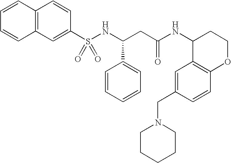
C1=CC2=C(C=C1)C=C(S(NC(CC(NC1C3=C(OCC1)C=CC(CN1CCCCC1)=C3)=O)C1=CC=CC=C1)(=O)=O)C=C2
